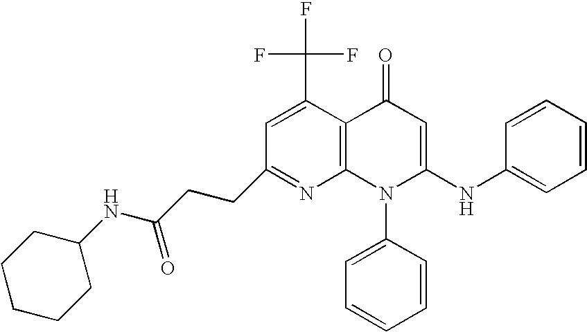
C1(CCC(NC2CCCCC2)=O)=NC2=C(C(C(F)(F)F)=C1)C(=O)C=C(NC1=CC=CC=C1)N2C1=CC=CC=C1
